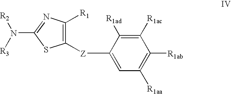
C1([Z]C2=CC([R1aa])=C([R1ab])C([R1ac])=C2[R1ad])=C([R1])N=C(N([R3])[R2])S1
